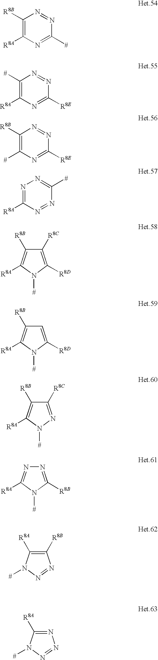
C1([R8B])=C([R8A])N=C([#])N=N1.C1([#])=C([R8A])N=C([R8E])N=N1.C1([R8B])=C([#])N=C([R8E])N=N1.N1=C([R8A])N=NC([#])=N1.C1([R8C])=C([R8D])N([#])C([R8A])=C1[R8B].C1=C([R8D])N([#])C([R8A])=C1[R8B].C1([R8C])=NN([#])C([R8A])=C1[R8B].N1=C([R8B])N([#])C([R8A])=N1.C1([R8B])=C([R8A])N([#])N=N1.N1=C([R8A])N([#])N=N1
